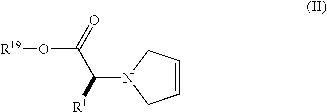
C1=CCN(C([R1])C(O[R19])=O)C1
